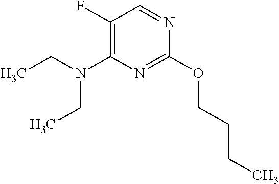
O(C1=NC(N(CC)CC)=C(F)C=N1)CCCC
